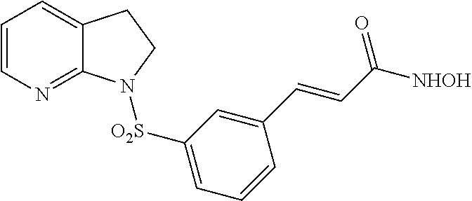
C1=CN=C2C(=C1)CCN2[O2S]C1=CC=CC(C=CC([NHOH])=O)=C1
